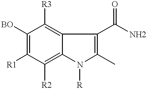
C1([R2])=C2C(=C([R3])C([BO])=C1[R1])C(C(N)=O)=C(C)N2[R]
